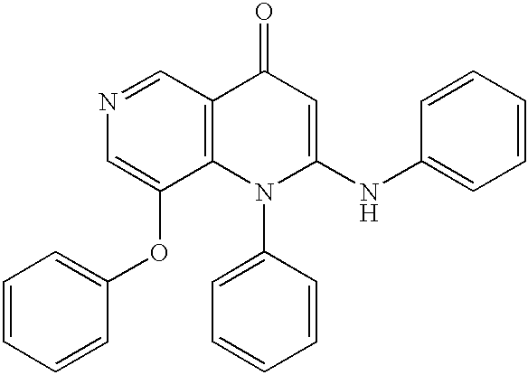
N1=CC2=C(C(OC3=CC=CC=C3)=C1)N(C1=CC=CC=C1)C(NC1=CC=CC=C1)=CC2=O
